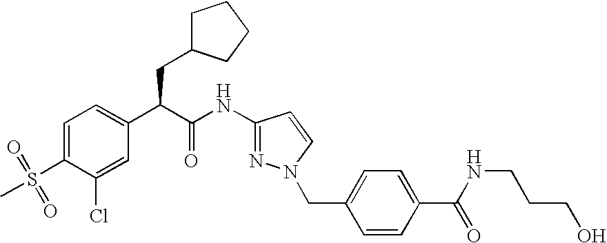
C1=C(S(=O)(C)=O)C(Cl)=CC(C(C(NC2=NN(CC3=CC=C(C(NCCCO)=O)C=C3)C=C2)=O)CC2CCCC2)=C1
